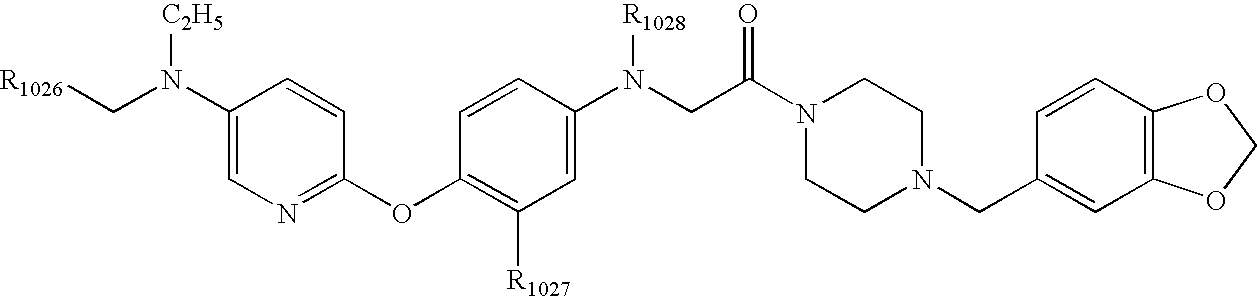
C1(N(C[R1026])[C2H5])=CN=C(OC2=C([R1027])C=C(N(CC(=O)N3CCN(CC4=CC5=C(C=C4)OCO5)CC3)[R1028])C=C2)C=C1
